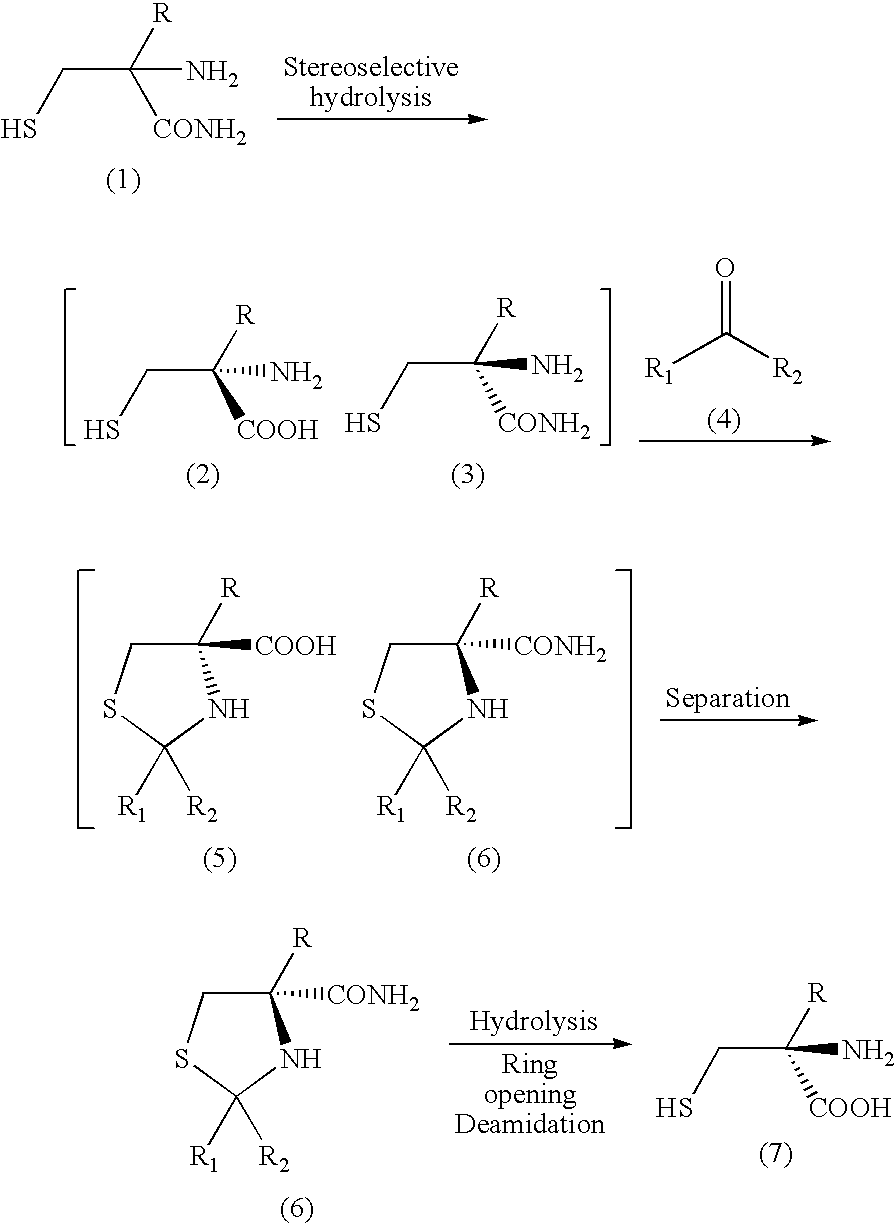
SCC([R])([CONH2])N.SCC([R])(N)[COOH].SCC([R])(N)[CONH2].[R1]C([R2])=O.C1([R])([CONH2])CSC([R1])([R2])N1.SCC([R])(N)[COOH].C1([R])([COOH])CSC([R1])([R2])N1.C1([R])([CONH2])CSC([R1])([R2])N1
